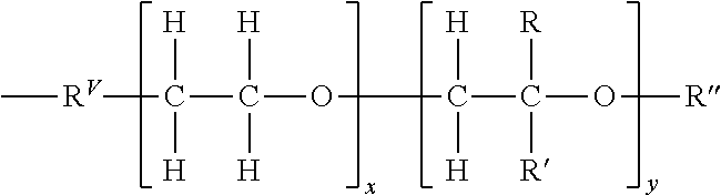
C[RV]C(C(OC(C(O[R])([R])[R])([H])[H])([H])[H])([H])[H]
